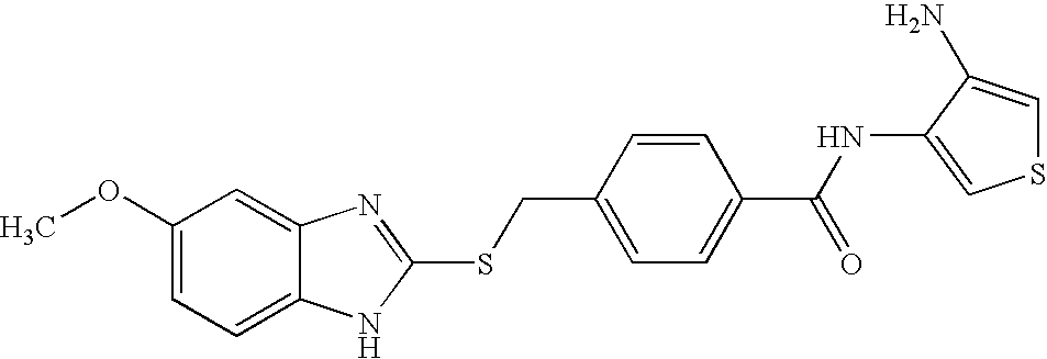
C1(OC)=CC=C2C(=C1)N=C(SCC1=CC=C(C(NC3=CSC=C3N)=O)C=C1)N2
